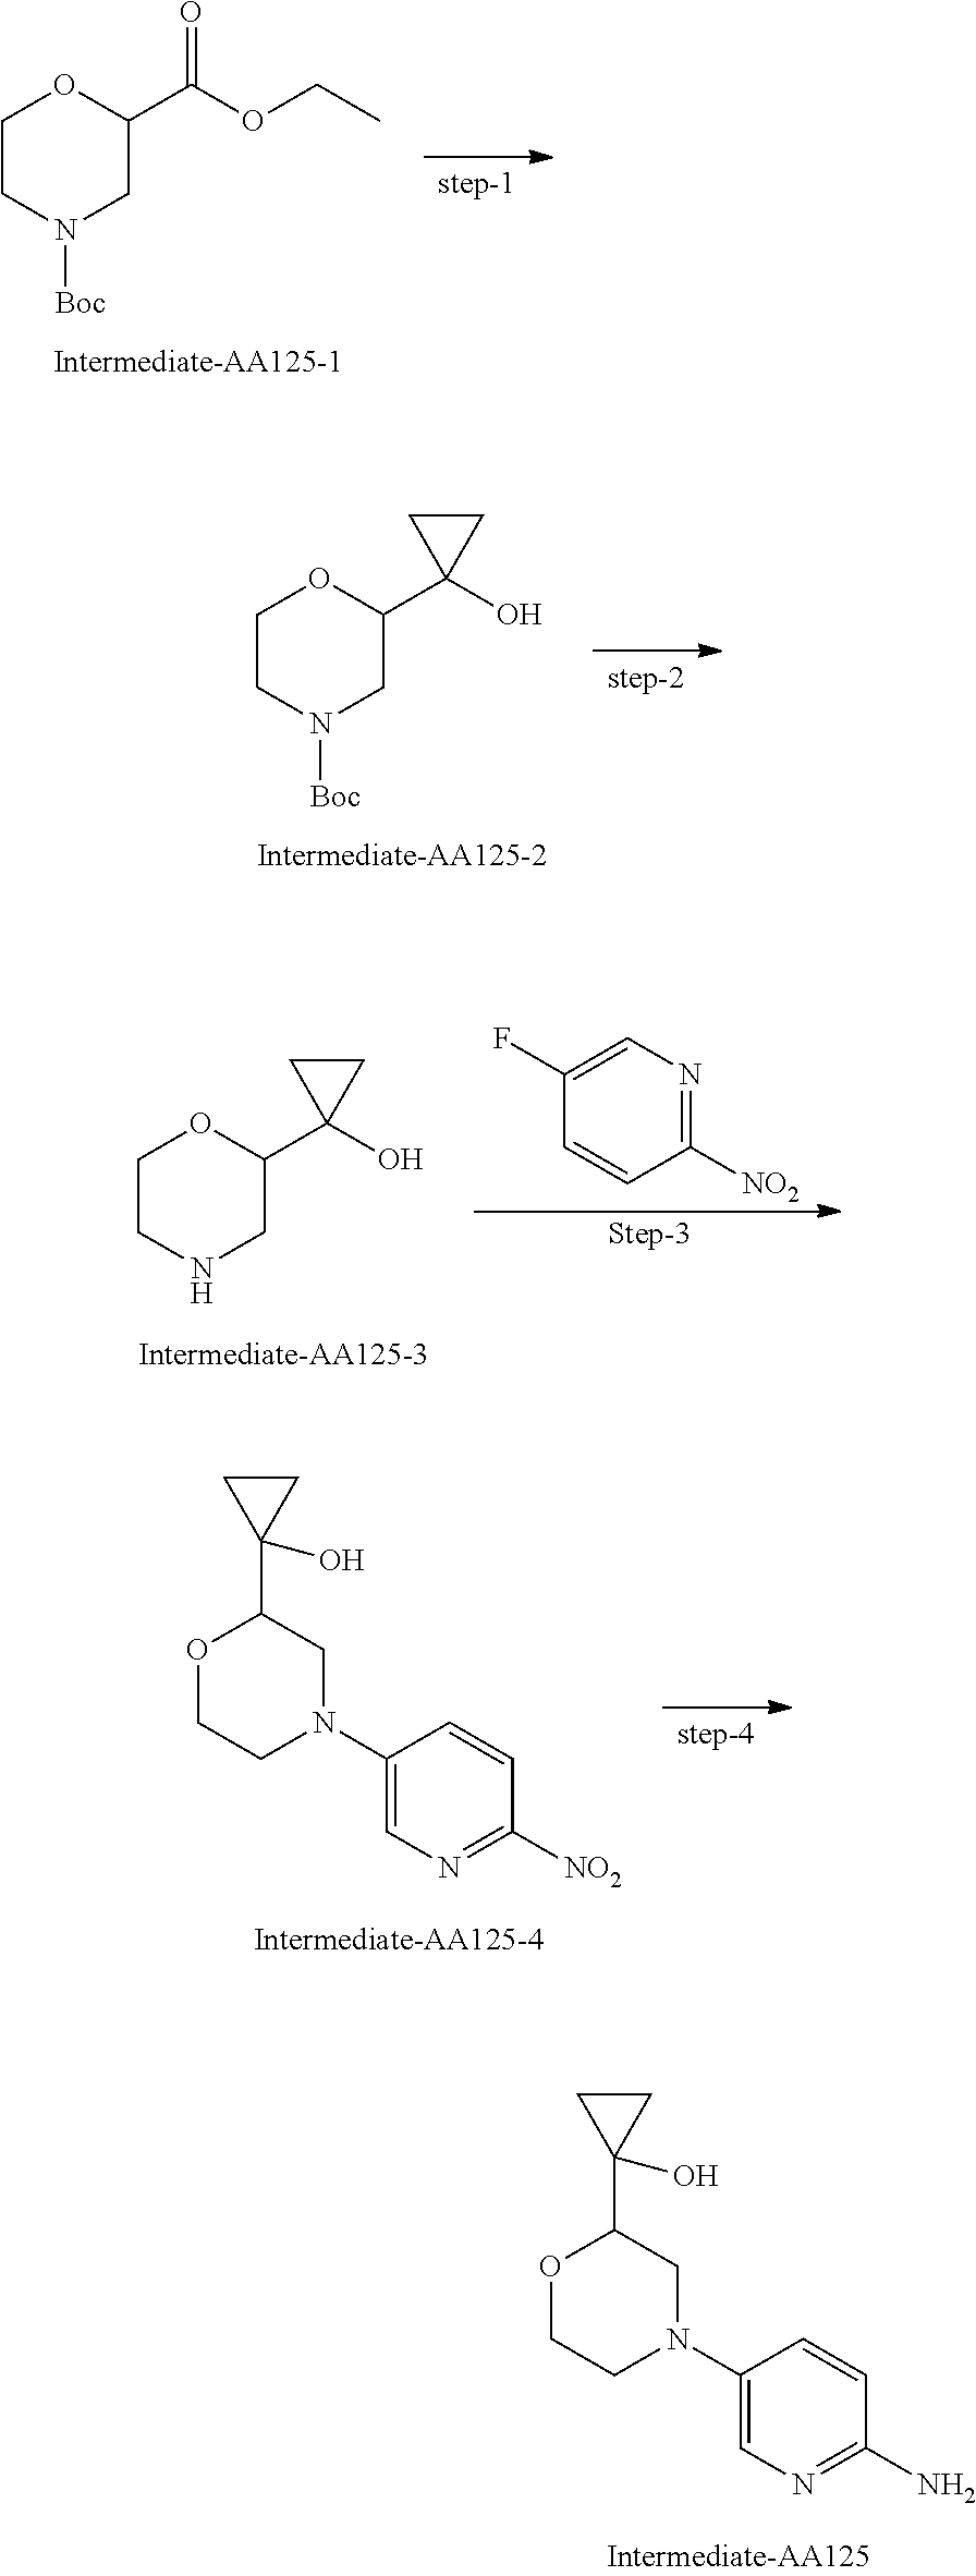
O1CCN(C2=CN=C(N)C=C2)CC1C1(O)CC1.C1CN([Boc])CC(C(OCC)=O)O1.C1CN([Boc])CC(C2(O)CC2)O1.C1CNCC(C2(O)CC2)O1.C1(F)=CN=C([NO2])C=C1.O1CCN(C2=CN=C([NO2])C=C2)CC1C1(O)CC1
